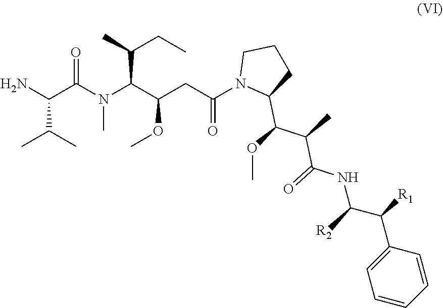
NC(C(C)C)C(=O)N(C)C(C(C)CC)C(OC)CC(=O)N1C(C(C(C(NC([R2])C(C2=CC=CC=C2)[R1])=O)C)OC)CCC1
